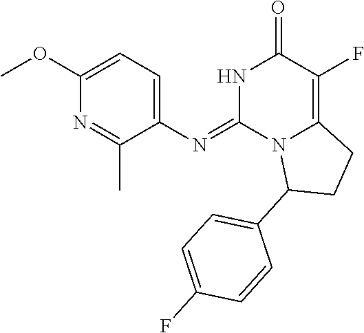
C1(N=C2N3C(=C(F)C(=O)N2)CCC3C2=CC=C(F)C=C2)=CC=C(OC)N=C1C
